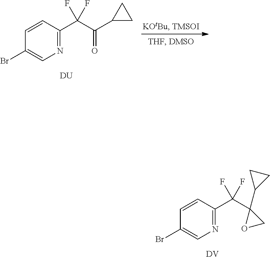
N1=C(C(C2(C3CC3)OC2)(F)F)C=CC(Br)=C1.[DV].N1=C(C(C(C2CC2)=O)(F)F)C=CC(Br)=C1.[DU]
